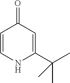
O=C1C=CNC(C(C)(C)C)=C1
